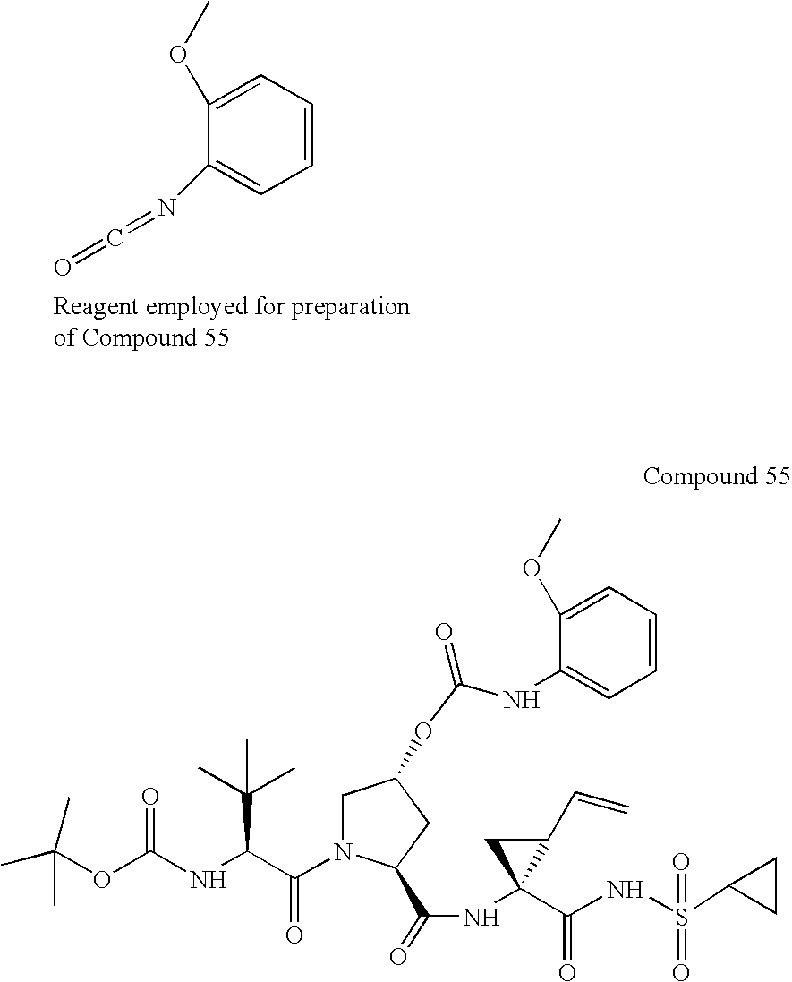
C1=CC=C(OC)C(N=C=O)=C1.CC(OC(NC(C(N1CC(OC(NC2=CC=CC=C2OC)=O)CC1C(=O)NC1(C(=O)NS(=O)(C2CC2)=O)C(C=C)C1)=O)C(C)(C)C)=O)(C)C
